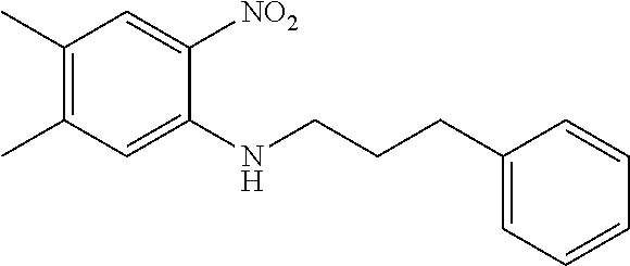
C1(C)=C(C)C=C(NCCCC2=CC=CC=C2)C([NO2])=C1
